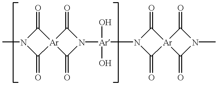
CN1C(=O)[Ar]2(C1=O)C(=O)N([Ar](N1C(=O)[Ar]3(C1=O)C(=O)N(C)C3=O)(O)O)C2=O
